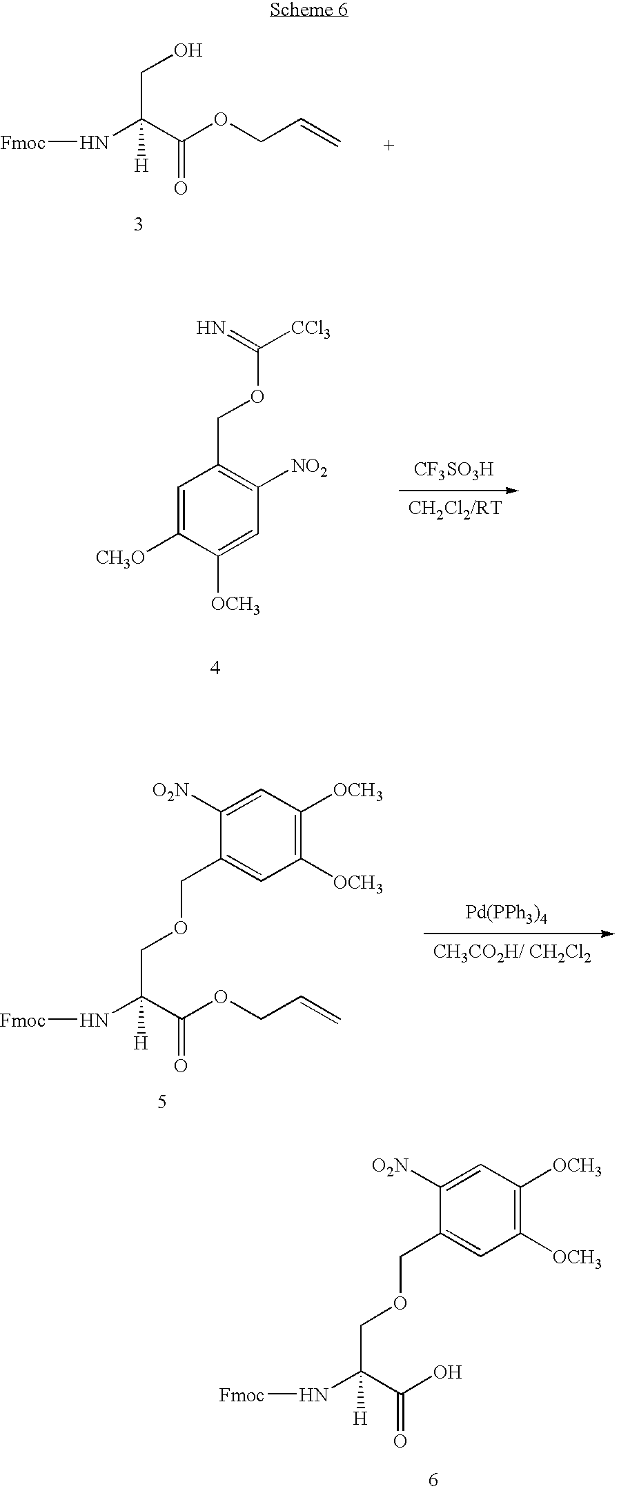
N(C(C(OCC=C)=O)(CO)[H])[Fmoc].C1=C([CH3O])C([OCH3])=CC([NO2])=C1COC(=N)[CCl3].[CF3SO3H].N(C(C(OCC=C)=O)(COCC1=CC([OCH3])=C([OCH3])C=C1[O2N])[H])[Fmoc].[Pd(PPh3)4].N(C(C(O)=O)(COCC1=CC([OCH3])=C([OCH3])C=C1[O2N])[H])[Fmoc]
